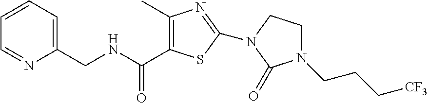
C1(CNC(=O)C2=C(C)N=C(N3CCN(CCC[CF3])C3=O)S2)=CC=CC=N1
